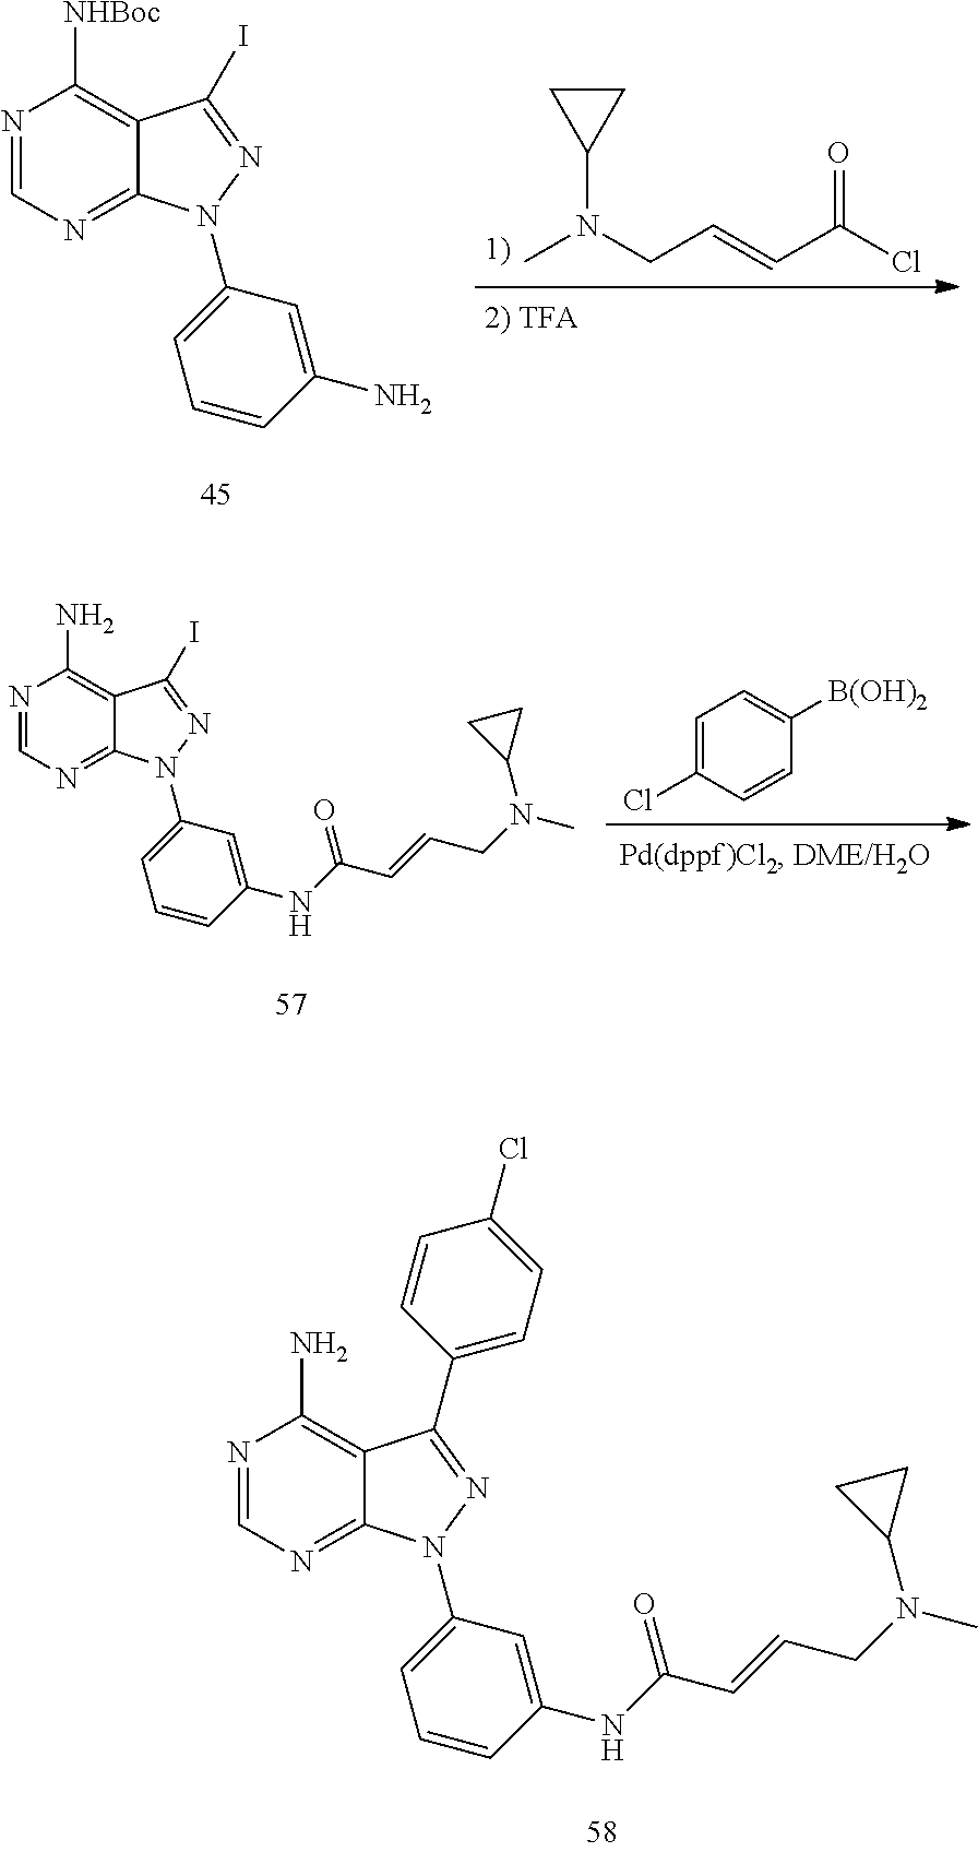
N1=CN=C2C(=C1[NHBoc])C(I)=NN2C1=CC=CC(N)=C1.C(=CC(Cl)=O)CN(C)C1CC1.C1=C(Cl)C=CC([B(OH)2])=C1.N1=CN=C2C(=C1N)C(I)=NN2C1=CC=CC(NC(C=CCN(C)C2CC2)=O)=C1.N1=CN=C2C(=C1N)C(C1=CC=C(Cl)C=C1)=NN2C1=CC=CC(NC(C=CCN(C)C2CC2)=O)=C1
